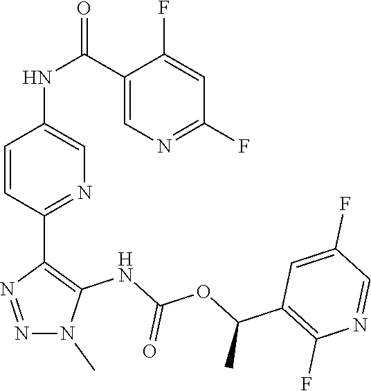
N1(C)N=NC(C2=NC=C(NC(C3=CN=C(F)C=C3F)=O)C=C2)=C1NC(OC(C1=C(F)N=CC(F)=C1)C)=O
